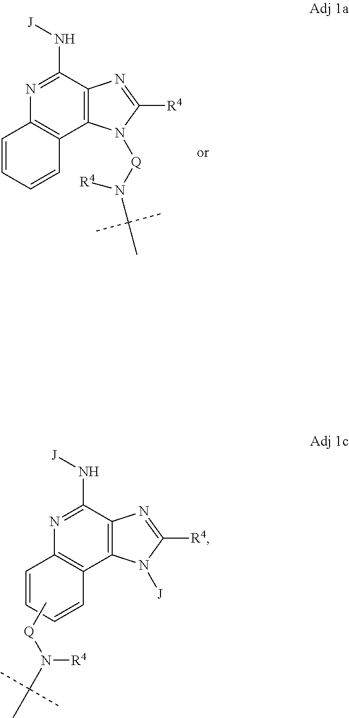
N1=C(N[J])C2=C(C3=C1C=CC=C3)N([Q]N([R4])C(C)(C)C)C([R4])=N2.N1=C(N[J])C2=C(C3=C1C=CC=C3)N([J])C([R4])=N2.C[Q]N([R4])C(C)(C)C
